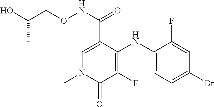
N(C(=O)C1=CN(C)C(=O)C(F)=C1NC1=CC=C(Br)C=C1F)OCC(O)C
